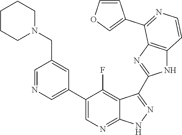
C1=NC=C(C2=CN=C3C(=C2F)C(C2=NC4=C(N2)C=CN=C4C2=COC=C2)=N[N H]3)C=C1CN1CCCCC1
